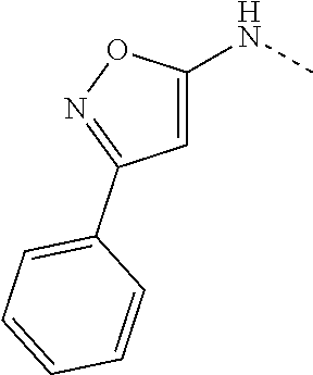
C1=C(NC)ON=C1C1=CC=CC=C1
